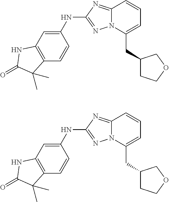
C12=C(C=CC(NC3=NN4C(=N3)C=CC=C4CC3CCOC3)=C1)C(C)(C)C(=O)N2.C12=C(C=CC(NC3=NN4C(=N3)C=CC=C4CC3CCOC3)=C1)C(C)(C)C(=O)N2
